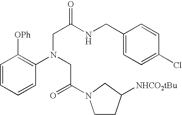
C1=CC=CC(N(CC(=O)N2CCC([NHCO2tBu])C2)CC(NCC2=CC=C(Cl)C=C2)=O)=C1[OPh]
